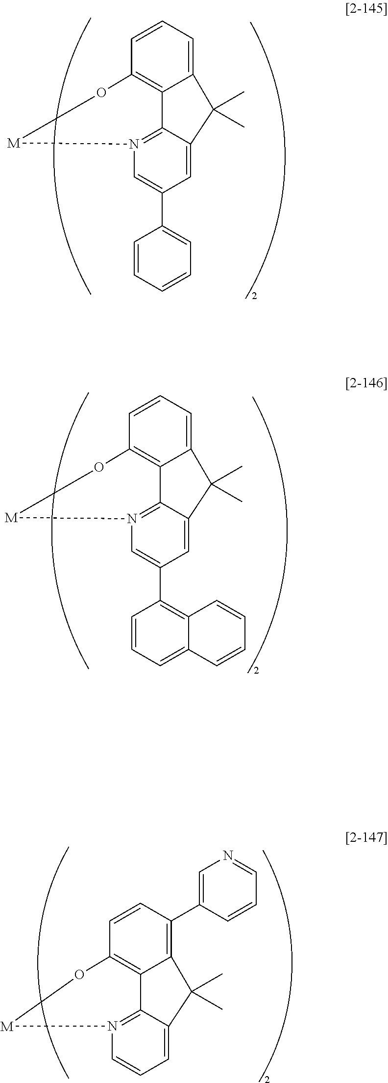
C12=CC=CC3=C1C1=N([M]O3)C=C(C3=CC=CC=C3)C=C1C2(C)C.C12=CC=CC3=C1C1=N([M]O3)C=C(C3=C4C(=CC=C3)C=CC=C4)C=C1C2(C)C.C12=C(C3=CN=CC=C3)C=CC3=C1C1=N([M]O3)C=CC=C1C2(C)C
